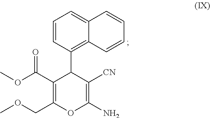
COCC1=C(C(OC)=O)C(C2=C3C(=CC=C2)C=CC=C3)C([CN])=C(N)O1
